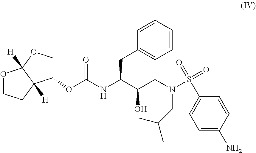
O1CCC2([H])C1([H])OCC2OC(NC(C(CN(S(=O)(C1=CC=C(N)C=C1)=O)CC(C)C)O)CC1=CC=CC=C1)=O
